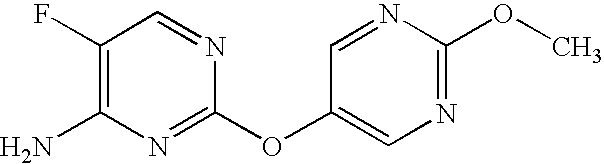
C1(F)=C(N)N=C(OC2=CN=C(OC)N=C2)N=C1
